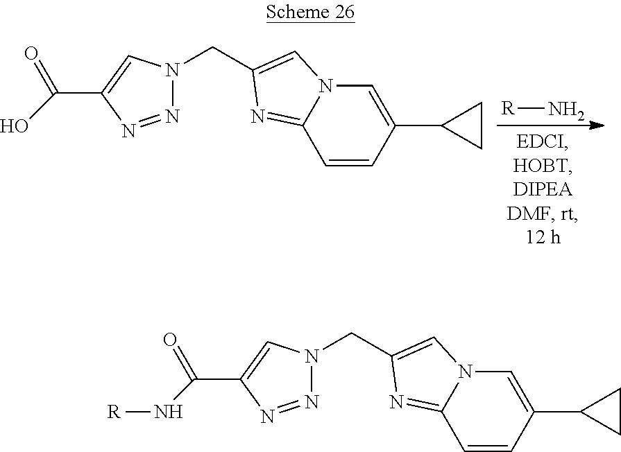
[R]N.N1=NC(C(O)=O)=CN1CC1=CN2C=C(C3CC3)C=CC2=N1.N1=NC(C(N[R])=O)=CN1CC1=CN2C=C(C3CC3)C=CC2=N1
